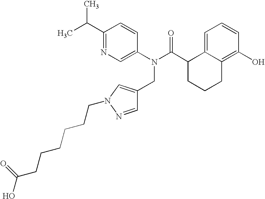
C1(C(C)C)=NC=C(N(C(C2CCCC3=C(O)C=CC=C23)=O)CC2=CN(CCCCCCC(O)=O)N=C2)C=C1
